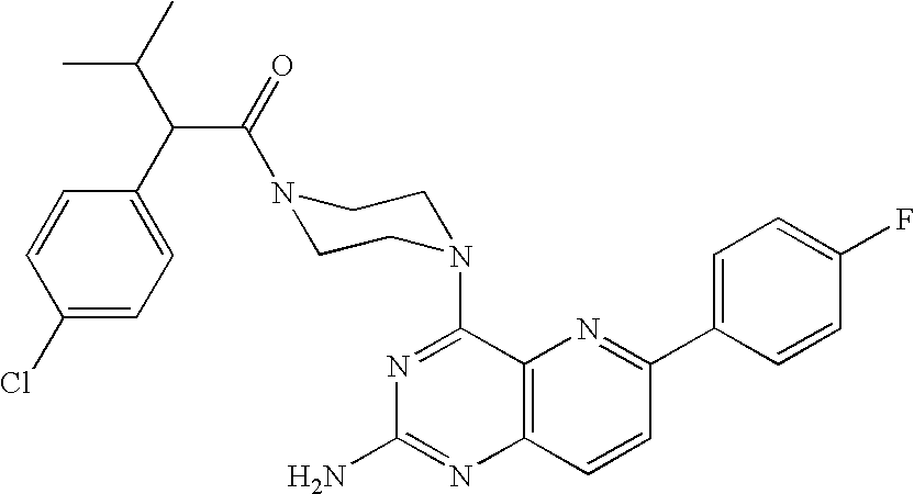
C12=C(C=CC(C3=CC=C(F)C=C3)=N1)N=C(N)N=C2N1CCN(C(=O)C(C2=CC=C(Cl)C=C2)C(C)C)CC1
